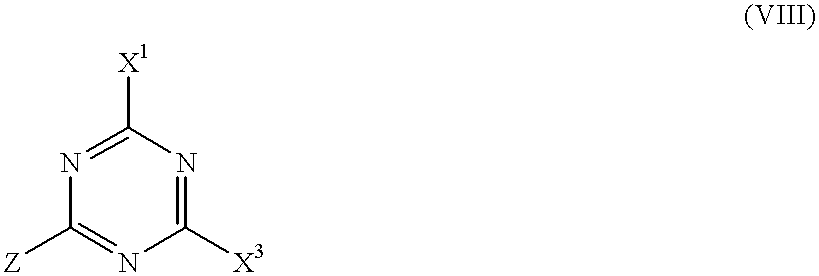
N1=C([X1])N=C([X3])N=C1[Z]
